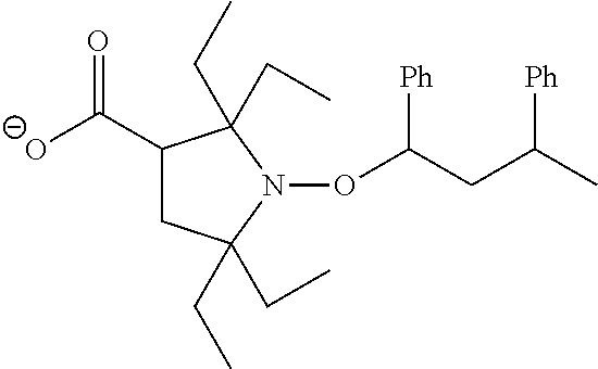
C1(C([O-])=O)CC(CC)(CC)N(OC(CC(C)[Ph])[Ph])C1(CC)CC
